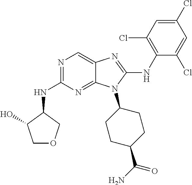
N1=C(NC2C(O)COC2)N=C2C(=C1)N=C(NC1=C(Cl)C=C(Cl)C=C1Cl)N2C1CCC(C(N)=O)CC1
